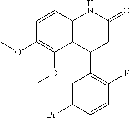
C12=C(C=CC(OC)=C1OC)NC(=O)CC2C1=C(F)C=CC(Br)=C1
